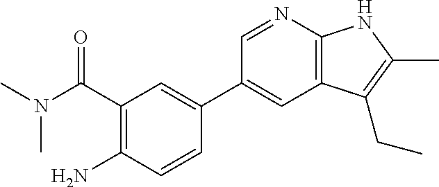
CN(C(=O)C1=C(N)C=CC(C2=CC3=C(N=C2)NC(C)=C3CC)=C1)C
